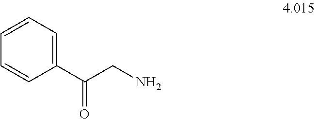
C1(C(CN)=O)=CC=CC=C1
